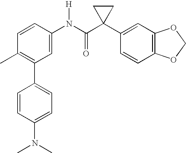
C1(N(C(C2(C3=CC4=C(C=C3)OCO4)CC2)=O)[H])=CC(C2=CC=C(N(C)C)C=C2)=C(C)C=C1
